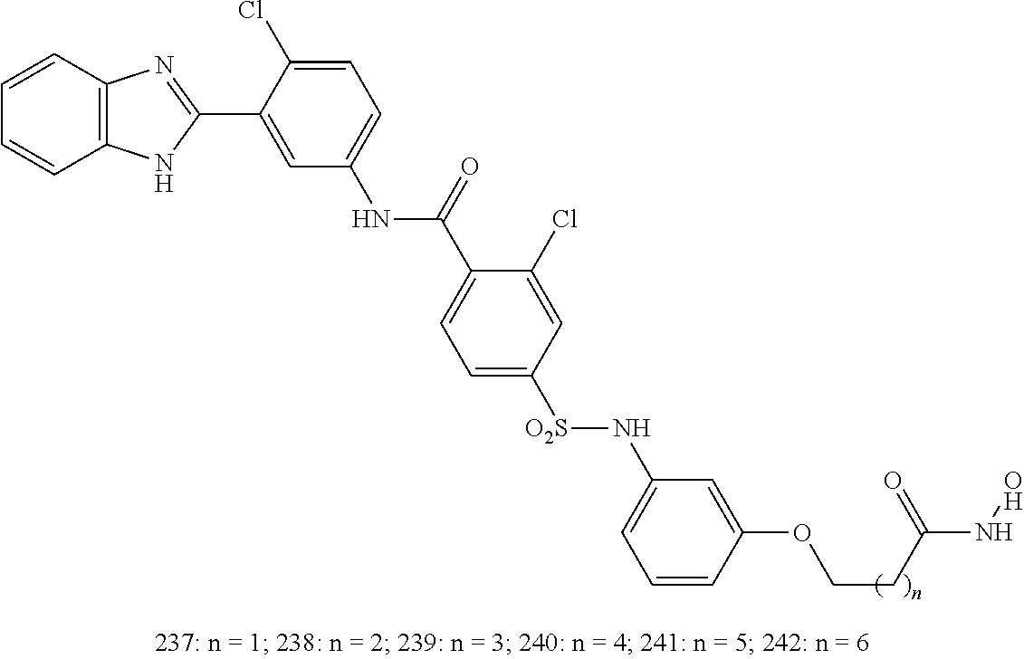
N(C1=CC=C(Cl)C(C2=NC3=C(N2)C=CC=C3)=C1)C(=O)C1=CC=C([SO2]NC2=CC=CC(OCCC(=O)NO)=C2)C=C1Cl
